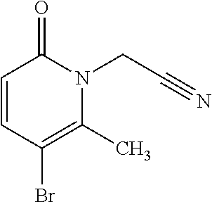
C1=CC(Br)=C(C)N(CC#N)C1=O
